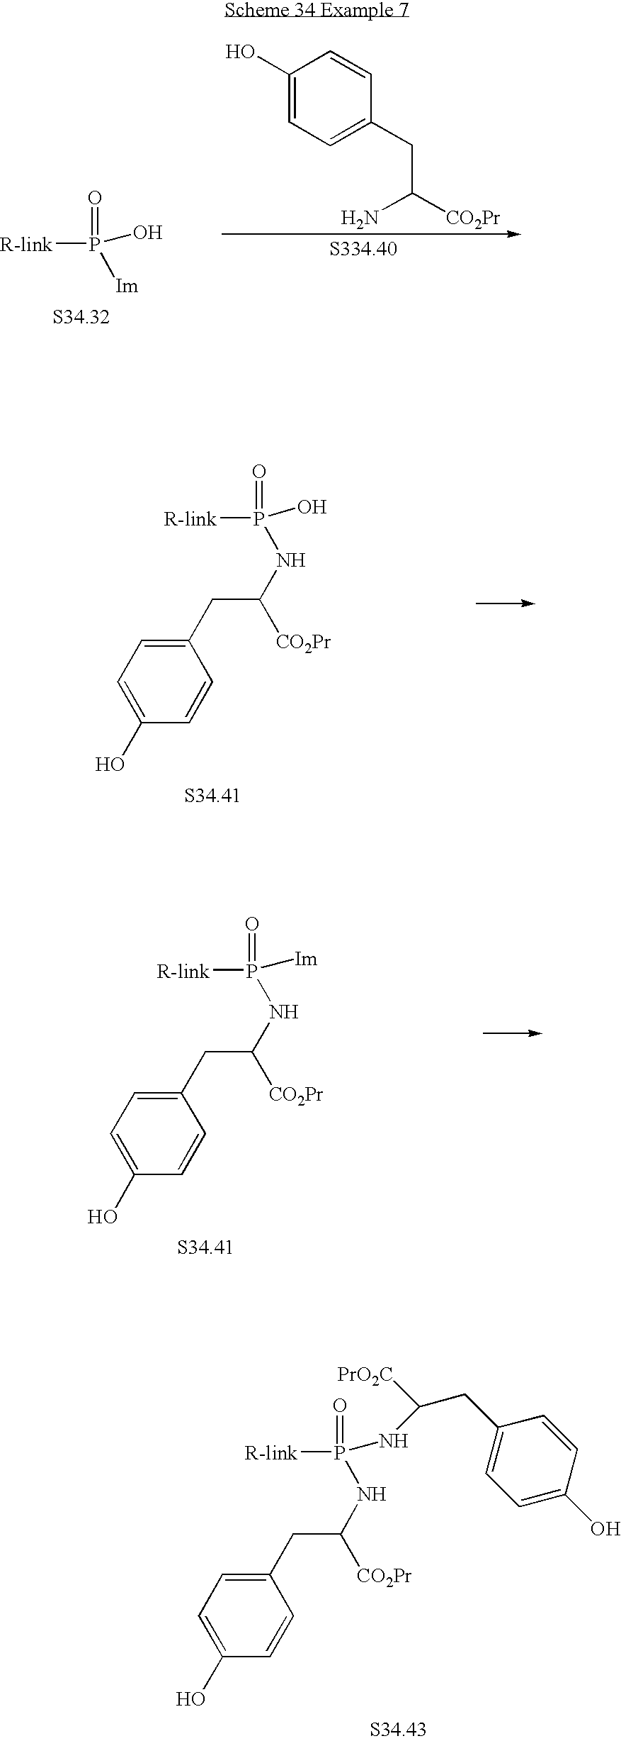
[R-link]P(=O)(NC([PrO2C])CC1=CC=C(O)C=C1)NC(CC1=CC=C(O)C=C1)[CO2Pr].[R-link]P(=O)(O)[Im].C(CC1=CC=C(O)C=C1)(N)[CO2Pr].[R-link]P(=O)(O)NC(CC1=CC=C(O)C=C1)[CO2Pr].[R-link]P(=O)([Im])NC(CC1=CC=C(O)C=C1)[CO2Pr]
